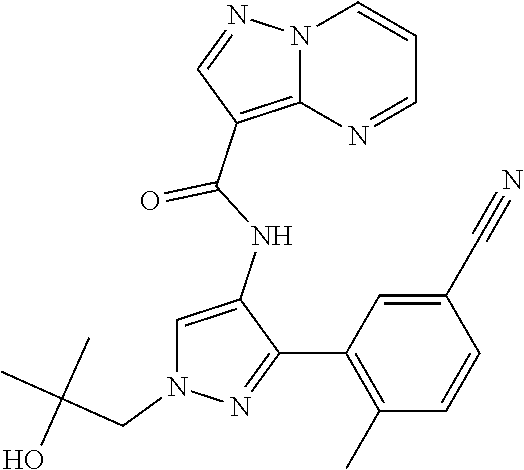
N12C(=C(C(NC3=CN(CC(C)(C)O)N=C3C3=C(C)C=CC(C#N)=C3)=O)C=N1)N=CC=C2
